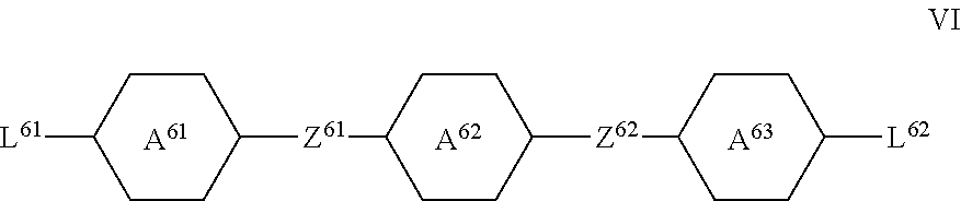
[A61].[A62].[A63].C1CC([Z61]C2CCC([Z62]C3CCC([L62])CC3)CC2)CCC1[L61]
